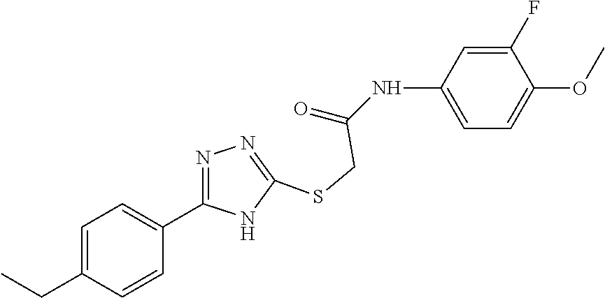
C1=C(NC(=O)CSC2=NN=C(C3=CC=C(CC)C=C3)N2)C=C(F)C(OC)=C1
